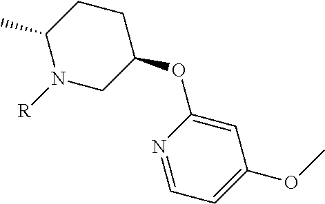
C1(C)N([R])CC(OC2=CC(OC)=CC=N2)CC1
